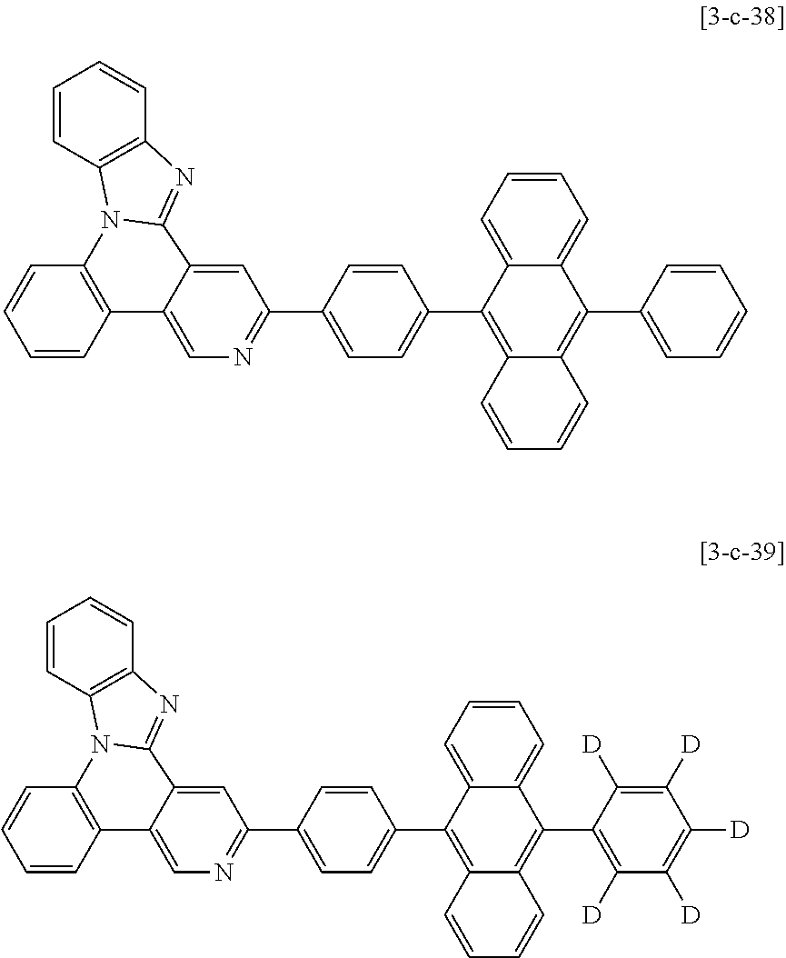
C1=CC2=C(C=C1)N1C3=C(C=CC=C3)N=C1C1=CC(C3=CC=C(C4=C5C(=C(C6=CC=CC=C6)C6=CC=CC=C46)C=CC=C5)C=C3)=NC=C21.C1=CC2=C(C=C1)N1C3=C(C=CC=C3)N=C1C1=CC(C3=CC=C(C4=C5C(=C(C6=C([D])C([D])=C([D])C([D])=C6[D])C6=CC=CC=C46)C=CC=C5)C=C3)=NC=C21
